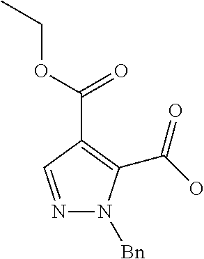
N1=CC(C(OCC)=O)=C(C(O)=O)N1[Bn]
